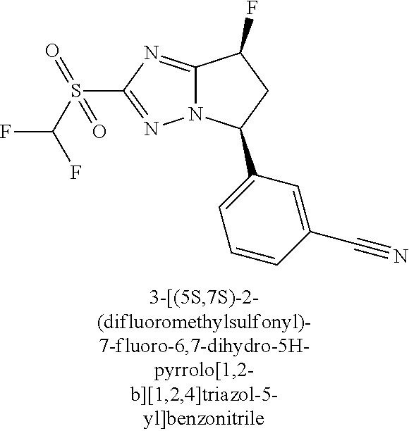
C12=NC(S(C(F)F)(=O)=O)=NN1C(C1=CC=CC(C#N)=C1)CC2F
